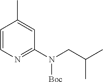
C1=CN=C(N(CC(C)C)[Boc])C=C1C
